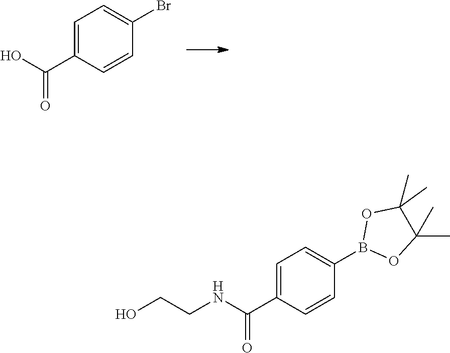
C1=C(C(O)=O)C=CC(Br)=C1.O1B(C2=CC=C(C(NCCO)=O)C=C2)OC(C)(C)C1(C)C
